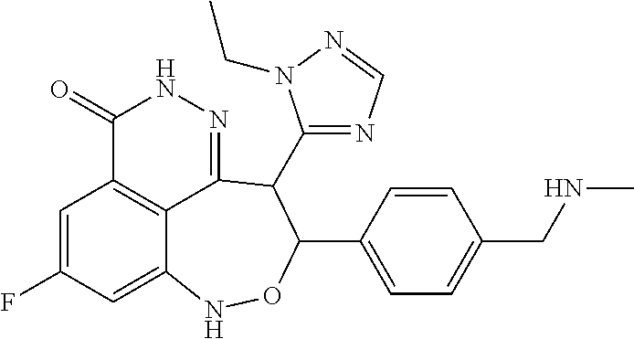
C1=C(F)C=C2C3=C1C(=O)NN=C3C(C1=NC=NN1CC)C(C1=CC=C(CNC)C=C1)ON2
